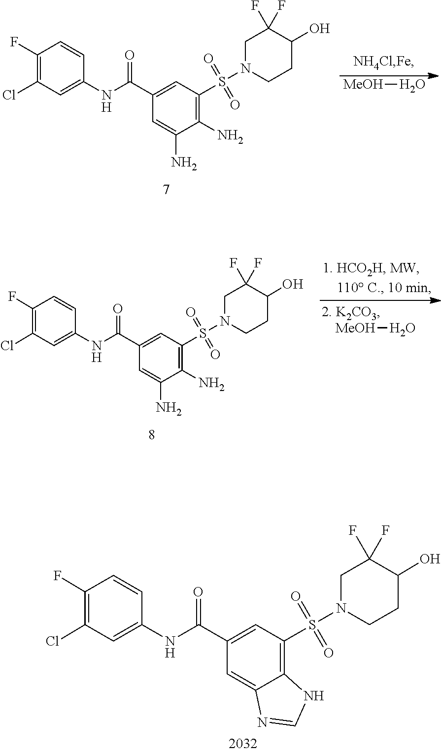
[MeOH]O.C1(C(NC2=CC(Cl)=C(F)C=C2)=O)=CC(S(N2CCC(O)C(F)(F)C2)(=O)=O)=C(N)C(N)=C1.C1(C(NC2=CC(Cl)=C(F)C=C2)=O)=CC(S(N2CCC(O)C(F)(F)C2)(=O)=O)=C2C(=C1)N=CN2.C1(C(NC2=CC(Cl)=C(F)C=C2)=O)=CC(S(N2CCC(O)C(F)(F)C2)(=O)=O)=C(N)C(N)=C1.[MeOH]O
